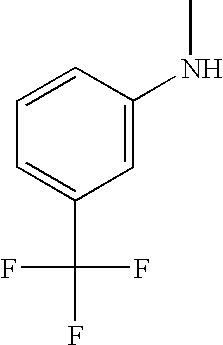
C1=C(NC)C=CC=C1C(F)(F)F
